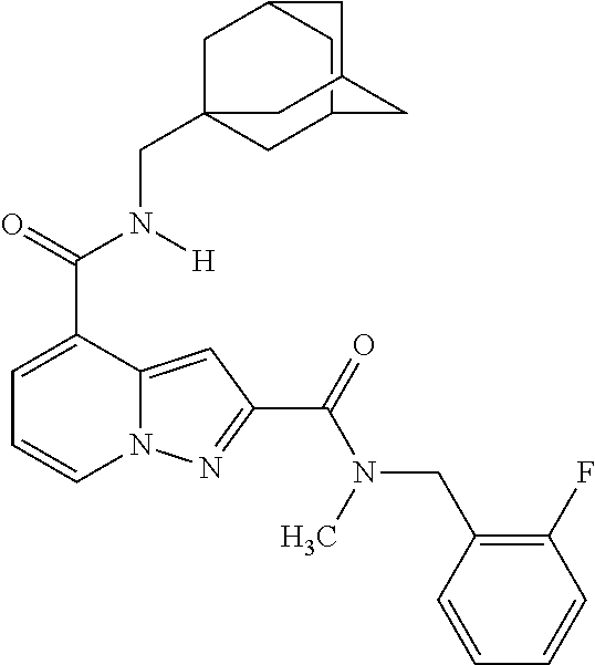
C1=C(C(=O)N([H])CC23CC4CC(C2)CC(C4)C3)C2=CC(C(=O)N(C)CC3=C(F)C=CC=C3)=NN2C=C1
